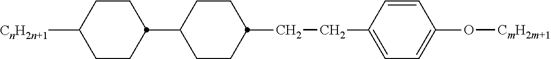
C1CC(C2CCC(CCC3=CC=C(O[CmH2m+1])C=C3)CC2)CCC1[CnH2n+1]
